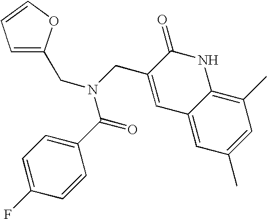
C1=C(CN(C(=O)C2=CC=C(F)C=C2)CC2=CC3=CC(C)=CC(C)=C3NC2=O)OC=C1
